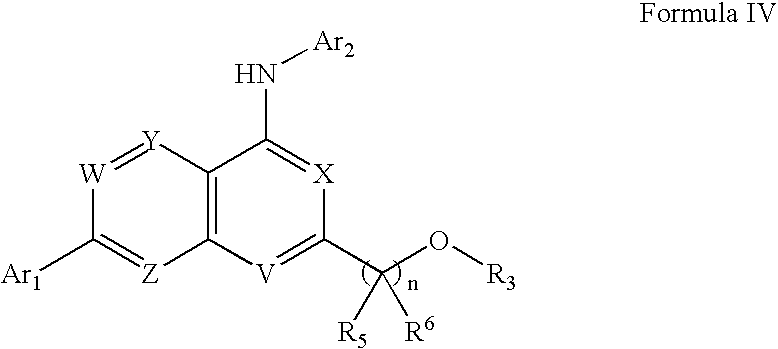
[W]1=[Y]C2=C([Z]=C1[Ar1])[V]=C(C(O[R3])([R5])[R6])[X]=C2N[Ar2]
